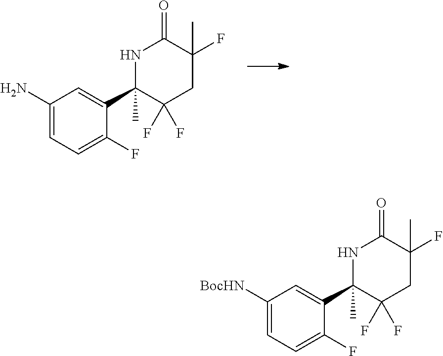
C1(N)=CC=C(F)C(C2(C)C(F)(F)CC(C)(F)C(=O)N2)=C1.C1([BocHN])=CC=C(F)C(C2(C)C(F)(F)CC(C)(F)C(=O)N2)=C1
